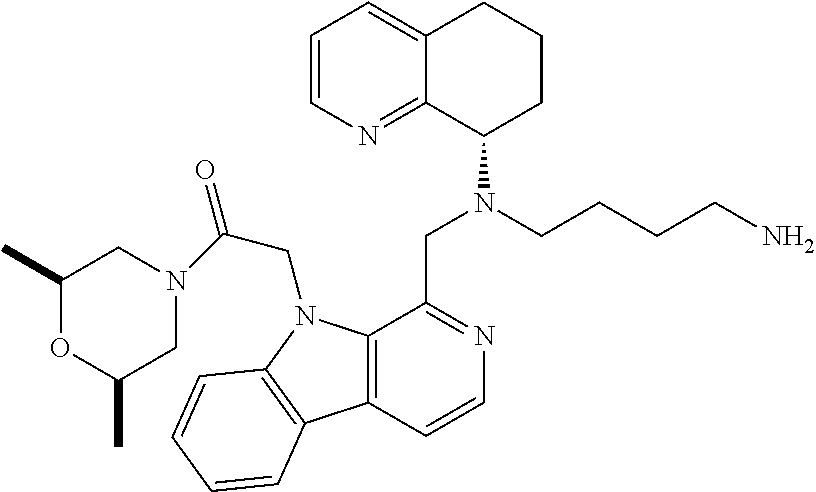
C1=CN=C2C(=C1)CCCC2N(CCCCN)CC1=NC=CC2=C1N(CC(N1CC(C)OC(C)C1)=O)C1=C2C=CC=C1
